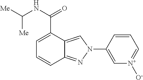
C12=NN(C3=C[N+]([O-])=CC=C3)C=C1C(C(NC([Me])[Me])=O)=CC=C2
